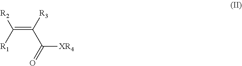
C(=C([R3])C(=O)[XR4])([R1])[R2]
